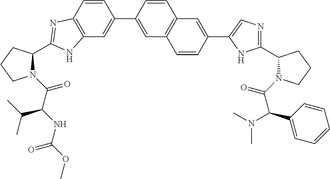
C12=C(C=C(C3=CC4=C(C=C3)C=C(C3=CN=C(C5N(C(=O)C(C6=CC=CC=C6)N(C)C)CCC5)N3)C=C4)C=C1)NC(C1N(C(=O)C(NC(=O)OC)C(C)C)CCC1)=N2
